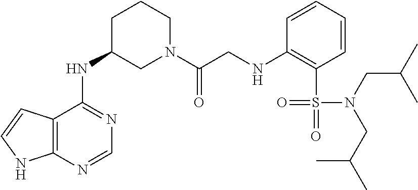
C12=C(N=CN=C1NC1CN(C(CNC3=C(S(=O)(N(CC(C)C)CC(C)C)=O)C=CC=C3)=O)CCC1)NC=C2
